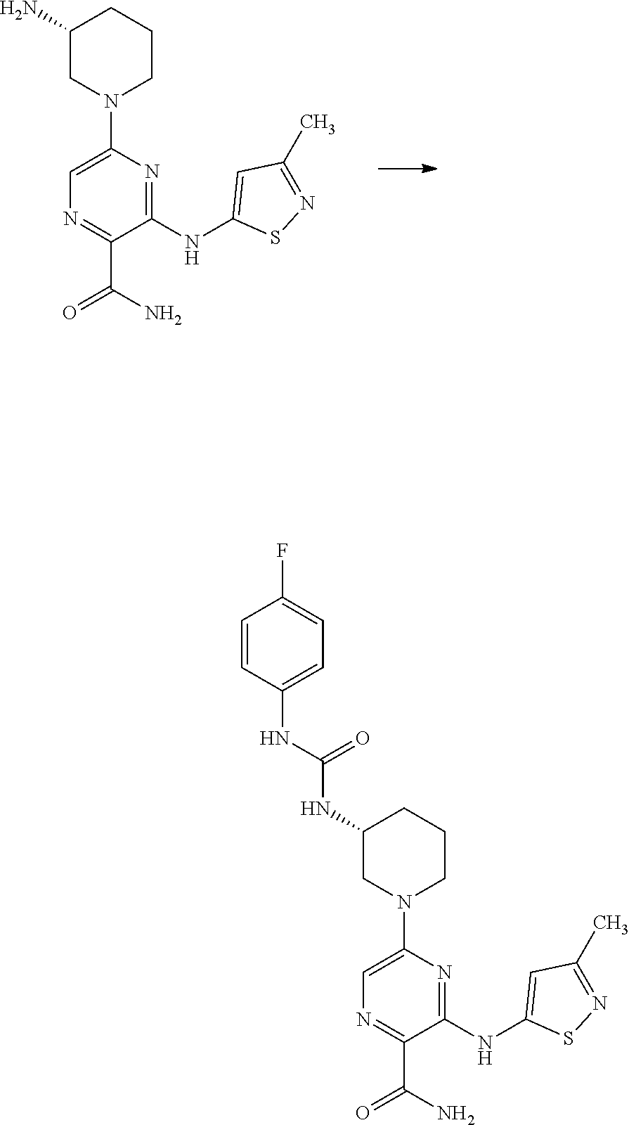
C1(N)CN(C2=CN=C(C(N)=O)C(NC3=CC(C)=NS3)=N2)CCC1.C1(NC(NC2=CC=C(F)C=C2)=O)CN(C2=CN=C(C(N)=O)C(NC3=CC(C)=NS3)=N2)CCC1
